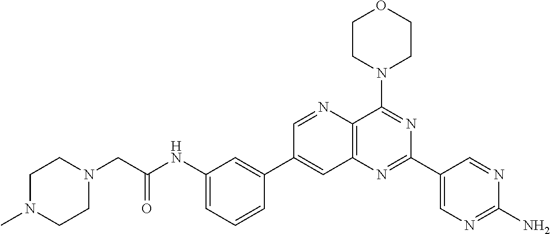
C1(NC(CN2CCN(C)CC2)=O)=CC=CC(C2=CC3=C(C(N4CCOCC4)=NC(C4=CN=C(N)N=C4)=N3)N=C2)=C1
